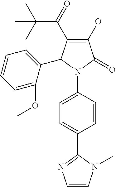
C1(C(C(C)(C)C)=O)=C(O)C(=O)N(C2=CC=C(C3=NC=CN3C)C=C2)C1C1=CC=CC=C1OC
